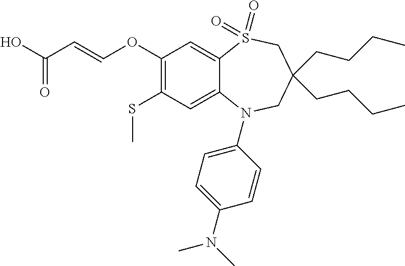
OC(C=COC1=C(SC)C=C2C(=C1)S(=O)(=O)CC(CCCC)(CCCC)CN2C1=CC=C(N(C)C)C=C1)=O
